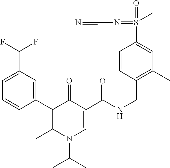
C1(C2=C(C)N(C(C)C)C=C(C(NCC3=C(C)C=C(S(=O)(=NC#N)C)C=C3)=O)C2=O)=CC(C(F)F)=CC=C1
